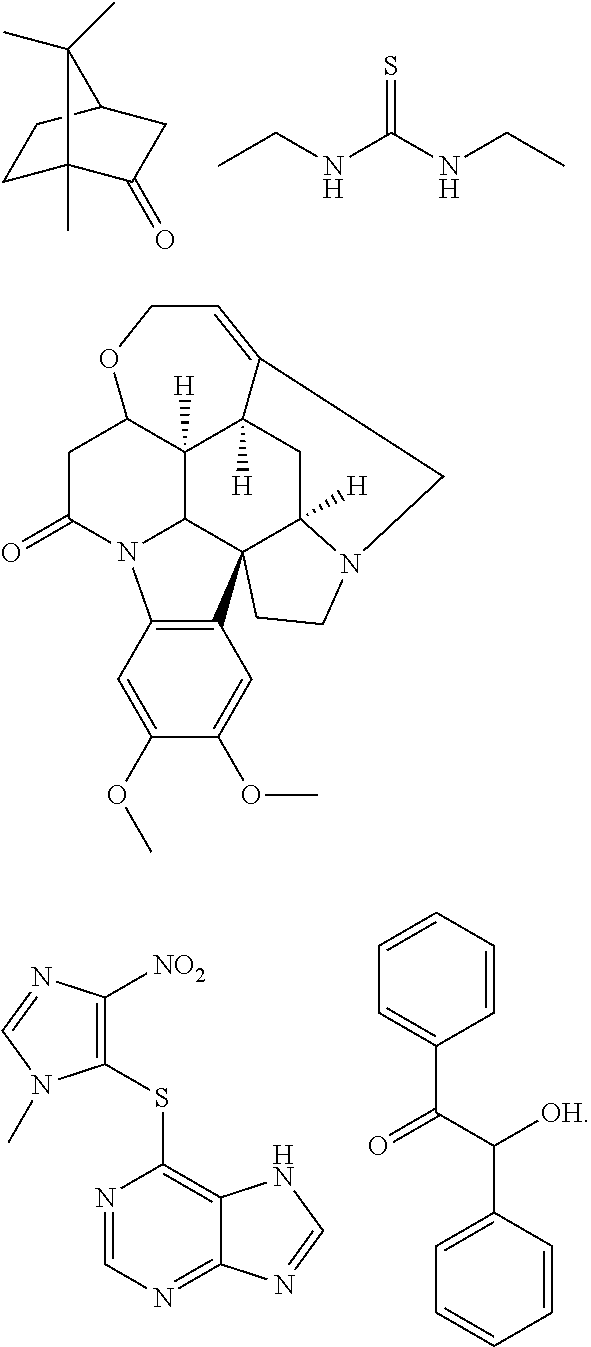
C1C2(C)C(=O)CC(C1)C2(C)C.CCNC(NCC)=S.N1=CN=C2C(=C1SC1=C([NO2])N=CN1C)NC=N2.C1=CC=CC=C1C(C([OH])C1=CC=CC=C1)=O.C1C(=O)N2C3=C(C45C6([H])CC7([H])C([H])(C1OCC=C7CN6CC4)C25)C=C(OC)C(OC)=C3
